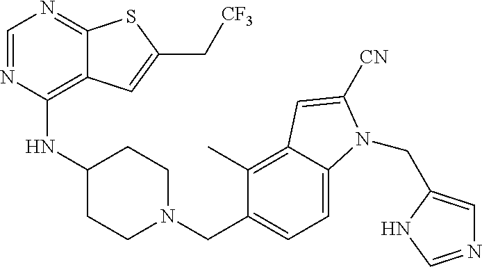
C1=NC(NC2CCN(CC3=CC=C4C(=C3C)C=C([CN])N4CC3=CN=CN3)CC2)=C2C(=N1)SC(C[CF3])=C2
